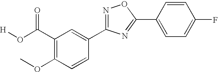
[H]OC(C1=C(OC)C=CC(C2=NOC(C3=CC=C(F)C=C3)=N2)=C1)=O
